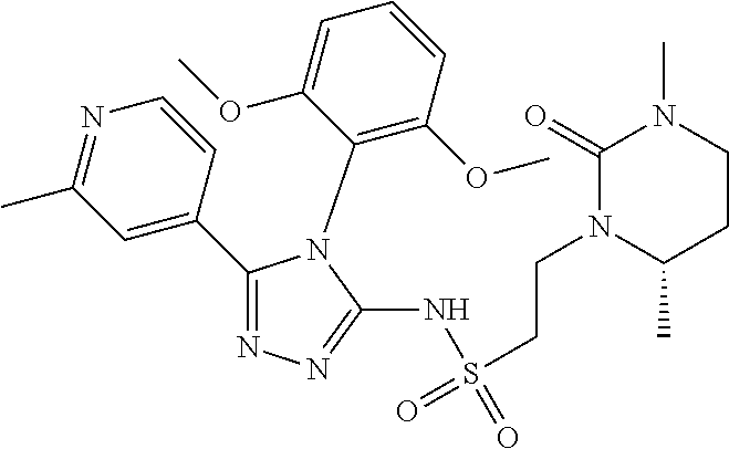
C1(C2=CC(C)=NC=C2)=NN=C(NS(CCN2C(C)CCN(C)C2=O)(=O)=O)N1C1=C(OC)C=CC=C1OC
